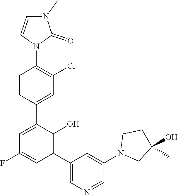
C1(C2=CC(Cl)=C(N3C(=O)N(C)C=C3)C=C2)=CC(F)=CC(C2=CN=CC(N3CC(O)(C)CC3)=C2)=C1O
